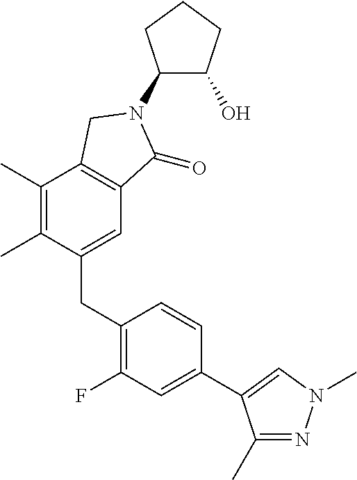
C1(N2C(=O)C3=C(C(C)=C(C)C(CC4=C(F)C=C(C5=CN(C)N=C5C)C=C4)=C3)C2)C(O)CCC1
